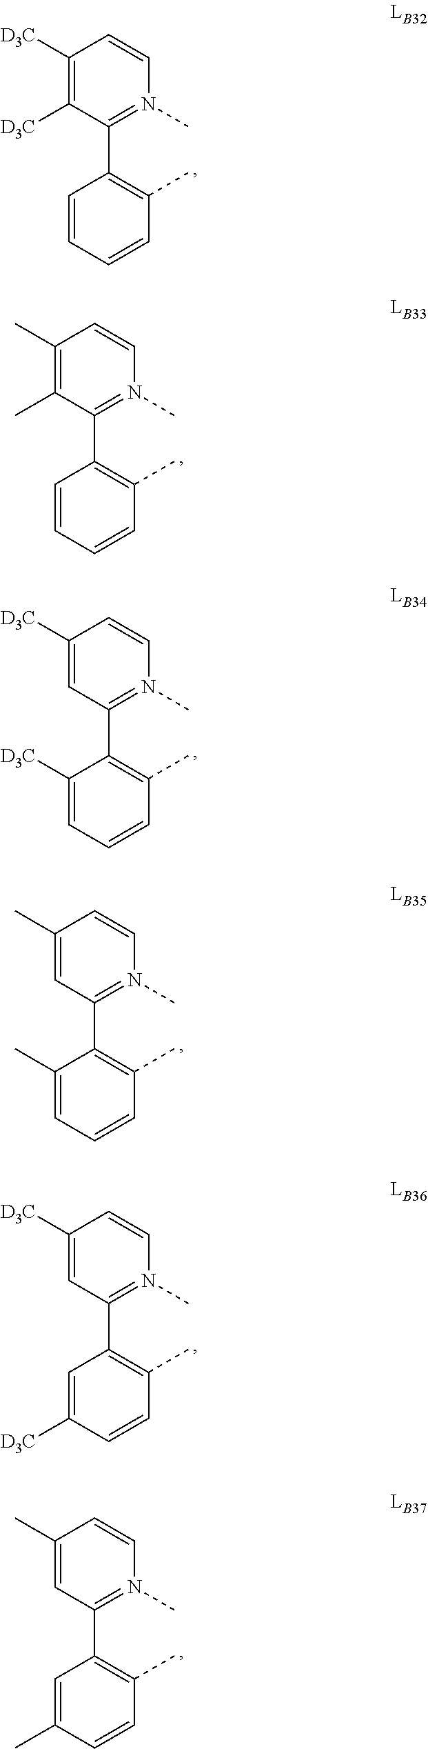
C1([D3C])=C([D3C])C(C2=C(C)C=CC=C2)=N(C)C=C1.C1(C)=C(C)C(C2=C(C)C=CC=C2)=N(C)C=C1.C1([D3C])=CC(C2=C(C)C=CC=C2[D3C])=N(C)C=C1.C1(C)=CC(C2=C(C)C=CC=C2C)=N(C)C=C1.C1([D3C])=CC(C2=C(C)C=CC([D3C])=C2)=N(C)C=C1.C1(C)=CC(C2=C(C)C=CC(C)=C2)=N(C)C=C1
